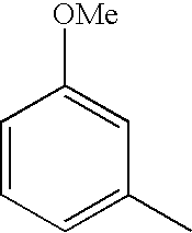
C1=CC=C(C)C=C1[OMe]
